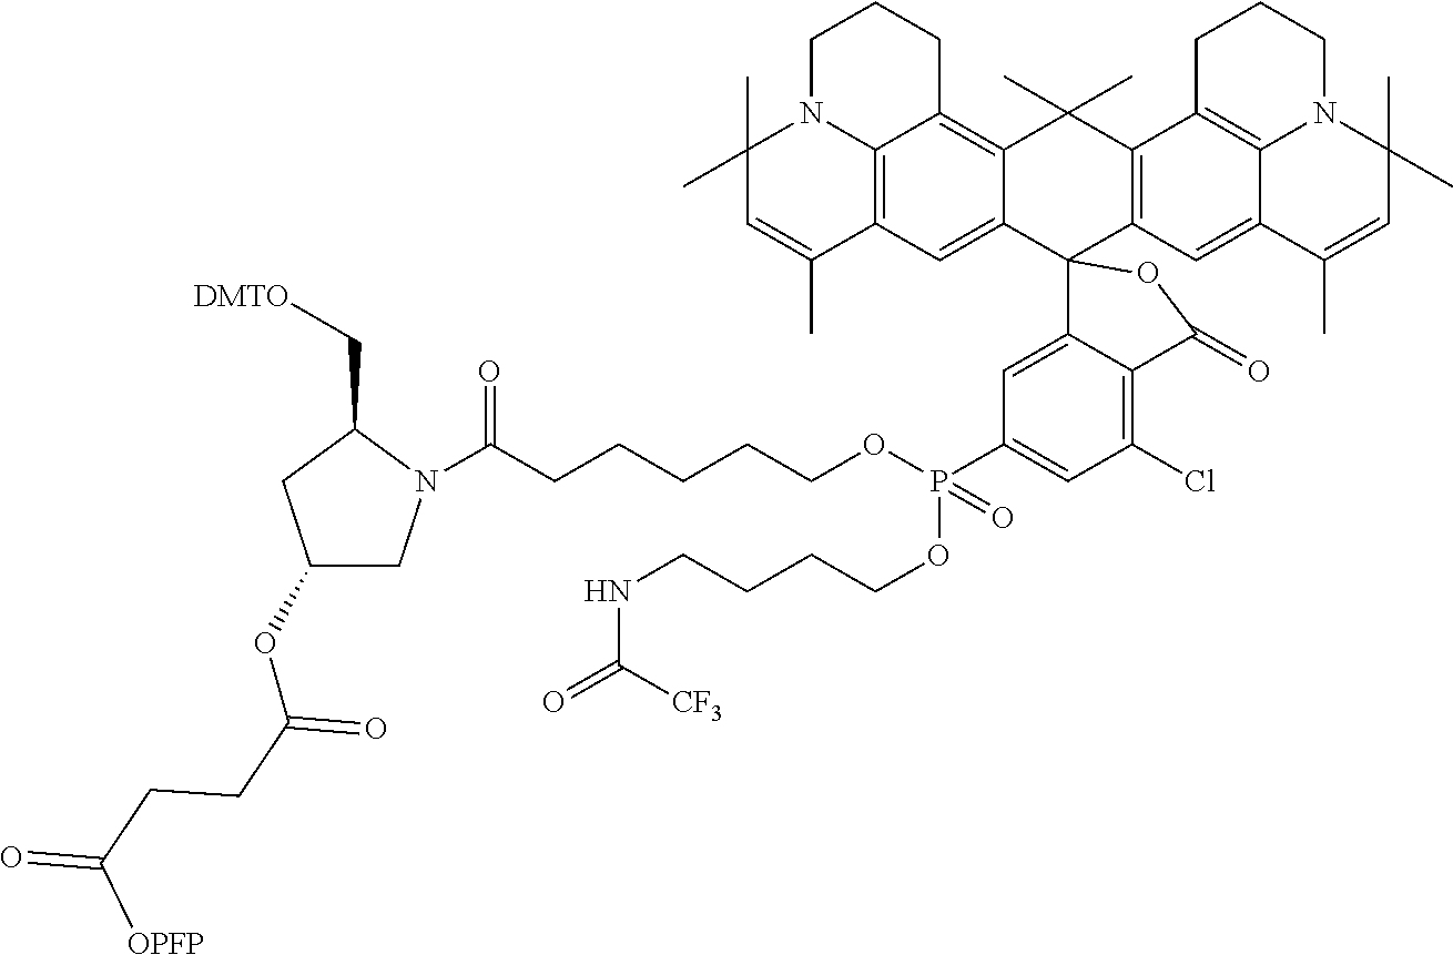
C1N2C3=C(C(C)=CC2(C)C)C=C2C(=C3CC1)C(C)(C)C1=C(C23C2=CC(P(=O)(OCCCCNC(=O)[CF3])OCCCCCC(=O)N4CC(OC(CCC(=O)[OPFP])=O)CC4C[DMTO])=CC(Cl)=C2C(=O)O3)C=C2C3=C1CCCN3C(C)(C)C=C2C
